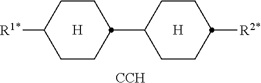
C1CC([R1*])CCC1C1CCC([R2*])CC1.[H].[H].[CCH]
